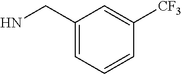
C1(CN)=CC=CC([CF3])=C1
